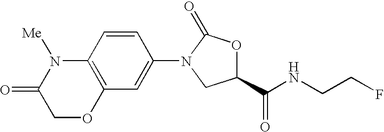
C1=CC2=C(C=C1N1C(=O)OC(C(NCCF)=O)C1)OCC(=O)N2[Me]
